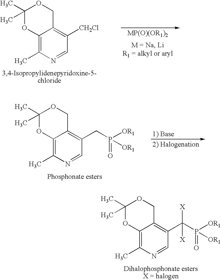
C1(C)(C)OC2=C(C)N=CC([CH2Cl])=C2CO1.C1(C)(C)OC2=C(C)N=CC(CP([OR1])([OR1])=O)=C2CO1.C1(C)(C)OC2=C(C)N=CC(C(P([OR1])([OR1])=O)([X])[X])=C2CO1
